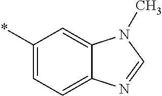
*C1=CC=C2C(=C1)N(C)C=N2
